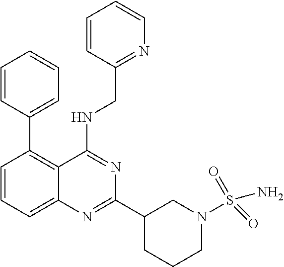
C1=CC(C2=C3C(=CC=C2)N=C(C2CCCN(S(N)(=O)=O)C2)N=C3NCC2=NC=CC=C2)=CC=C1
